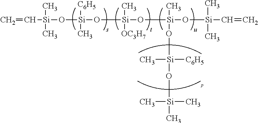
C=C[Si](C)(C)O[Si]([C6H5])(C)O[Si](O[Si](O[Si](C)(C)C=C)(O[Si](O[Si](C)(C)C)(C)[C6H5])C)(C)[OC3H7]
